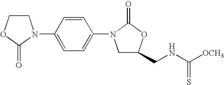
C1COC(=O)N1C1=CC=C(N2CC(CNC([OCH3])=S)OC2=O)C=C1
